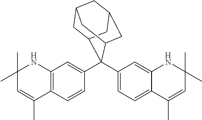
C12=C(C=CC(C3(C4=CC=C5C(=C4)NC(C)(C)C=C5C)C4CC5CC(CC3C5)C4)=C1)C(C)=CC(C)(C)N2
